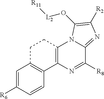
C1=C([R6])C=CC2=C1CCC1=C2N=C([R8])C2=NC([R2])=C(O[L2][R11])N12
